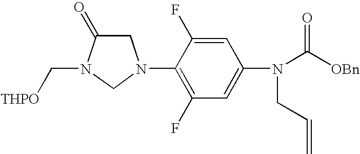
C(N1C(=O)CN(C2=C(F)C=C(N(C([OBn])=O)CC=C)C=C2F)C1)[THPO]
